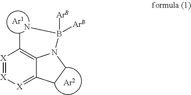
[X]1=[X][X]=C2C(=C1C)N(B(N)([ArB])[ArB])CC2.[Ar1]
